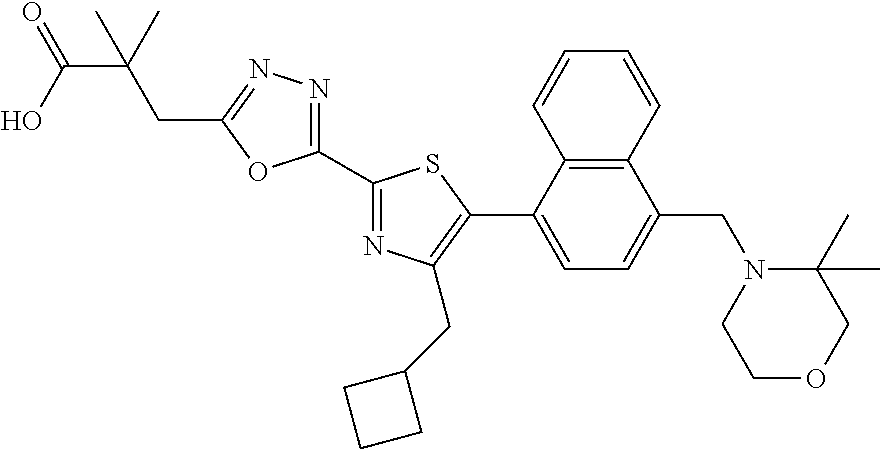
C1(C2=NC(CC3CCC3)=C(C3=CC=C(CN4CCOCC4(C)C)C4=C3C=CC=C4)S2)=NN=C(CC(C)(C(=O)O)C)O1
